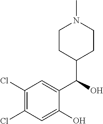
C1(Cl)=C(Cl)C=C(O)C(C(O)C2CCN(C)CC2)=C1
